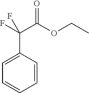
C1(C(F)(C(OCC)=O)F)=CC=CC=C1
